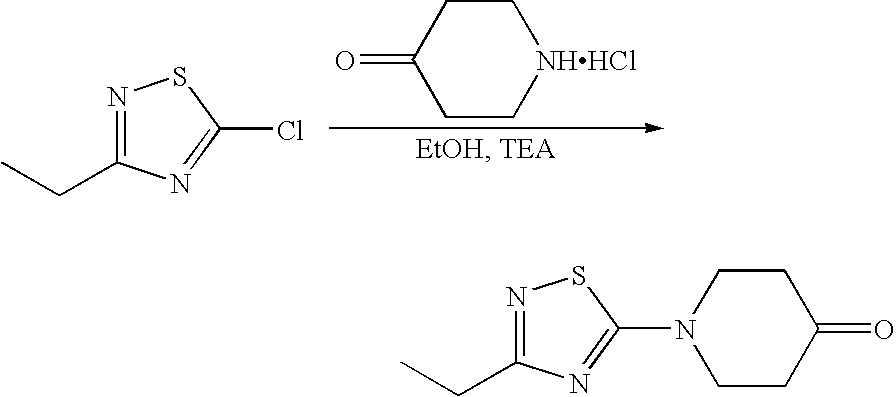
C1CC(=O)CC[NHHCl]1.N1=C(CC)N=C(Cl)S1.C1CN(C2=NC(CC)=NS2)CCC1=O
